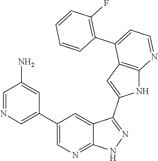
C1(C2=CN=CC(N)=C2)=CN=C2C(=C1)C(C1=CC3=C(N1)N=CC=C3C1=C(F)C=CC=C1)=NN2
